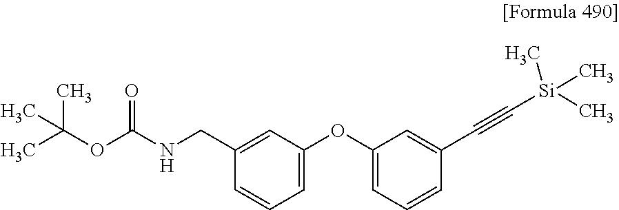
CC(OC(NCC1=CC(OC2=CC=CC(C#C[Si](C)(C)C)=C2)=CC=C1)=O)(C)C
